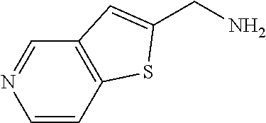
C1=NC=CC2=C1C=C(CN)S2
